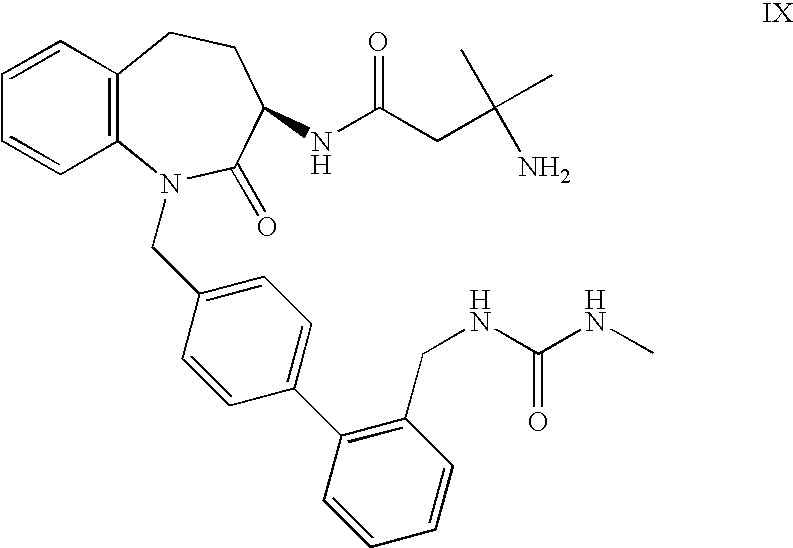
C1=CC=CC2=C1CCC(NC(CC(N)(C)C)=O)C(=O)N2CC1=CC=C(C2=C(CNC(NC)=O)C=CC=C2)C=C1
